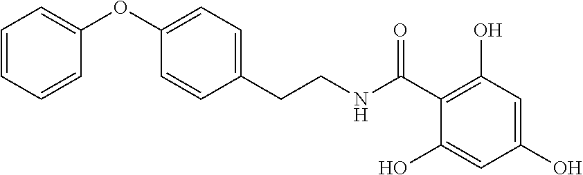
C1(OC2=CC=CC=C2)=CC=C(CCNC(C2=C(O)C=C(O)C=C2O)=O)C=C1
